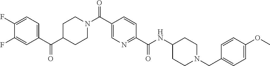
C1CN(C(C2=CN=C(C(=O)NC3CCN(CC4=CC=C(OC)C=C4)CC3)C=C2)=O)CCC1C(C1=CC=C(F)C(F)=C1)=O
